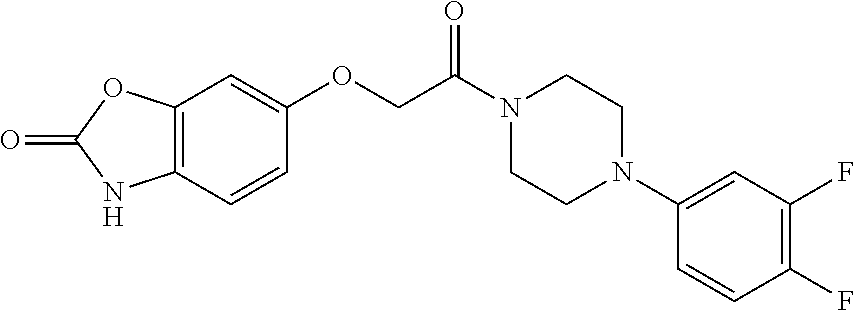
C12=C(C=CC(OCC(N3CCN(C4=CC(F)=C(F)C=C4)CC3)=O)=C1)NC(=O)O2
